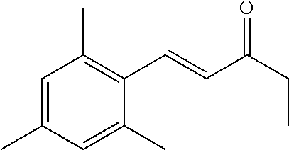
C1=C(C)C=C(C)C(C=CC(CC)=O)=C1C
